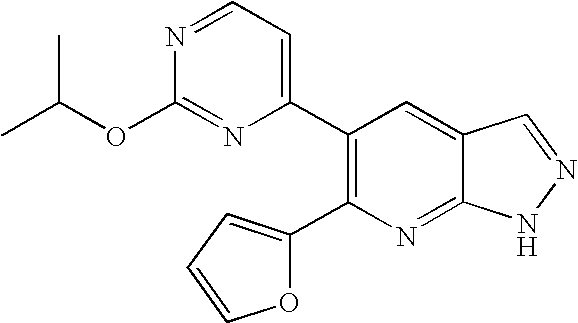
C1(C2=C(C3=CC=NC(OC(C)C)=N3)C=C3C(=N2)NN=C3)=CC=CO1
